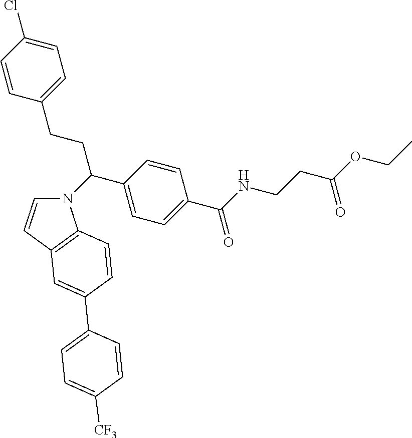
C1=C(Cl)C=CC(CCC(C2=CC=C(C(NCCC(OCC)=O)=O)C=C2)N2C=CC3=C2C=CC(C2=CC=C([CF3])C=C2)=C3)=C1
